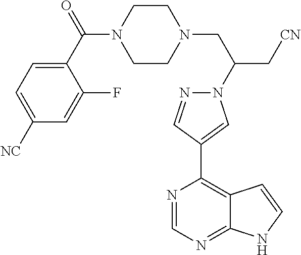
C1(C2=C3C(=NC=N2)NC=C3)=CN(C(CN2CCN(C(C3=CC=C([NC])C=C3F)=O)CC2)C[CN])N=C1
